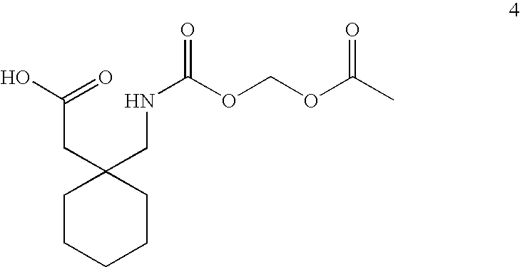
C1CCCCC1(CNC(OCOC(C)=O)=O)CC(O)=O
